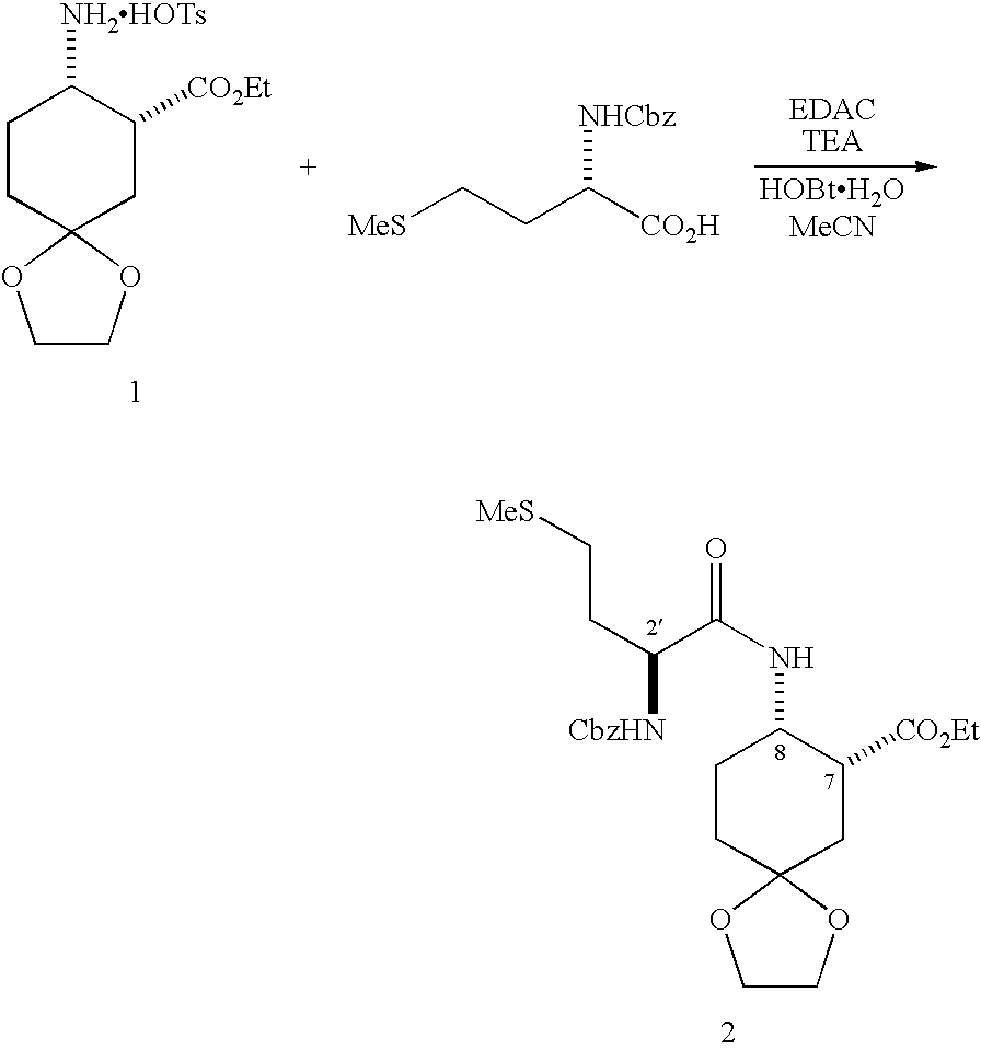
[NH2HOTs]C1CCC2(CC1[CO2Et])OCCO2.[MeS]CCC([CO2H])[NHCbz].N(C1CCC2(CC1[CO2Et])OCCO2)C(C(CC[MeS])[CbzHN])=O
